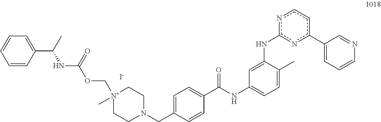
[N+]1(C)(COC(NC(C2=CC=CC=C2)C)=O)CCN(CC2=CC=C(C(NC3=CC=C(C)C(Nc4nc(C5=CC=CN=C5)ccn4)=C3)=O)C=C2)CC1.[I-]
